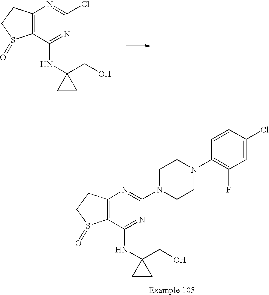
C12=C(C(NC3(CO)CC3)=NC(Cl)=N1)S(=O)CC2.C12=C(C(NC3(CO)CC3)=NC(N3CCN(C4=C(F)C=C(Cl)C=C4)CC3)=N1)S(=O)CC2
